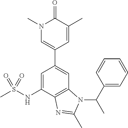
C1=C(NS(C)(=O)=O)C2=C(C=C1C1=CN(C)C(=O)C(C)=C1)N(C(C1=CC=CC=C1)C)C(C)=N2
